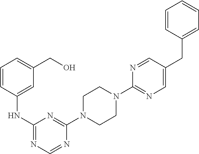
C1(N2CCN(C3=NC(NC4=CC(CO)=CC=C4)=NC=N3)CC2)=NC=C(CC2=CC=CC=C2)C=N1
